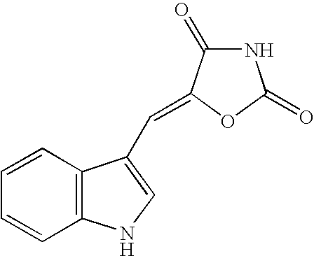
C1=CC=CC2=C1C(C=C1C(=O)NC(=O)O1)=CN2
